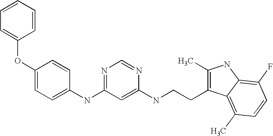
C1=CC=CC=C1OC1=CC=C(NC2=NC=NC(NCCC3=C(C)NC4=C(F)C=CC(C)=C34)=C2)C=C1
